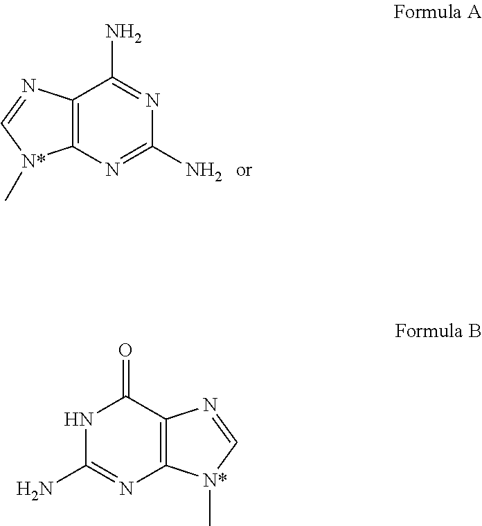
C12=C(N=C(N)N=C1N)[N*](C)C=N2.N1C(N)=NC2=C(C1=O)N=C[N*]2C
